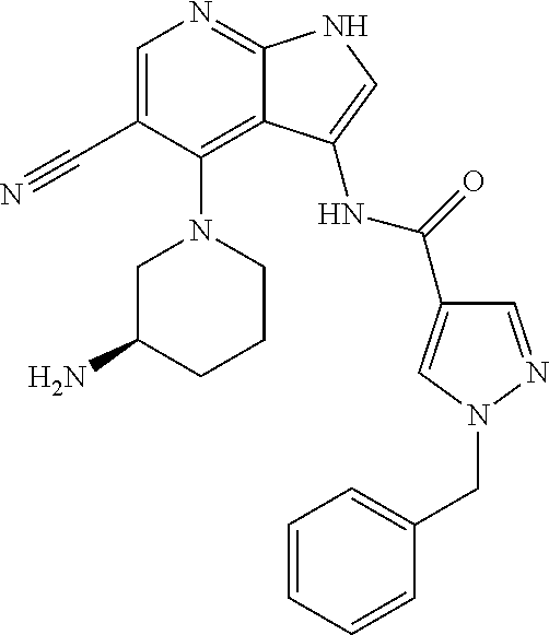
C1(C#N)=CN=C2C(=C1N1CC(N)CCC1)C(NC(C1=CN(CC3=CC=CC=C3)N=C1)=O)=CN2
